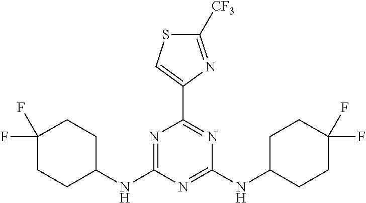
N1=C(NC2CCC(F)(F)CC2)N=C(NC2CCC(F)(F)CC2)N=C1C1=CSC([CF3])=N1
